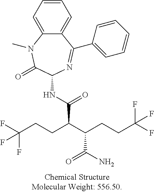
C1=CC=C2C(=C1)C(C1=CC=CC=C1)=NC(NC(C(CCC(F)(F)F)C(CCC(F)(F)F)C(N)=O)=O)C(=O)N2C
